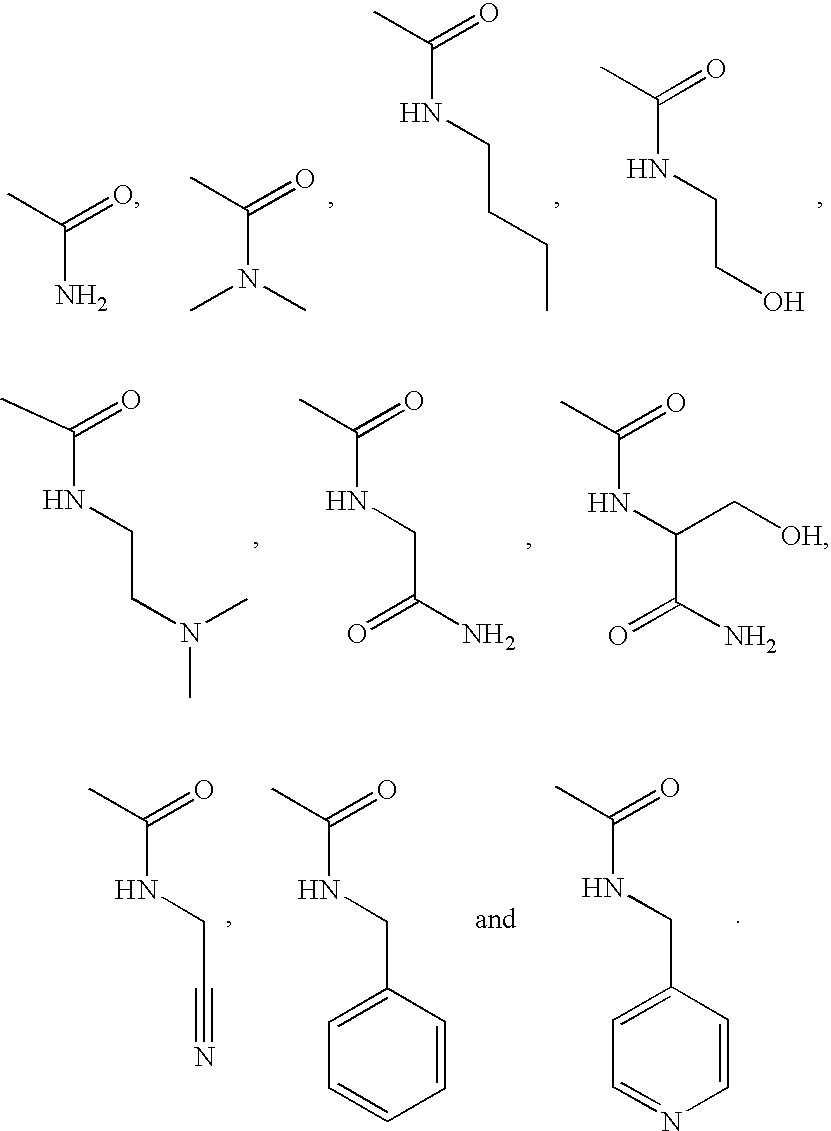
CC(=O)NCCN(C)C.CC(=O)NCC(N)=O.CC(=O)NC(C(N)=O)C[OH].CC(=O)N.CC(=O)N(C)C.CC(=O)NCCCC.CC(=O)NCCO.CC(=O)NCC#N.CC(=O)NCC1=CC=CC=C1.CC(=O)NCC1=CC=NC=C1
